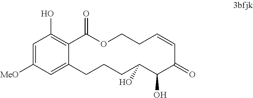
C1([MeO])=CC(O)=C2C(=C1)CCCC(O)C(O)C(=O)C=CCCOC2=O
